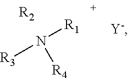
[R3]N([R1])[R4].[R2]
